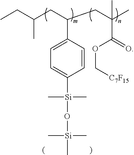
C1=C(C(CC(C)(C(=O)OC[C7F15])C)CC(CC)C)C=CC([Si](C)(O[Si](C)(C)C)C)=C1
